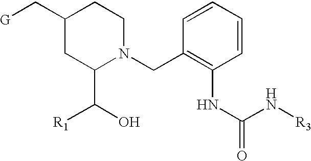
C1(C[G])CC(C(O)[R1])N(CC2=C(NC(=O)N[R3])C=CC=C2)CC1
